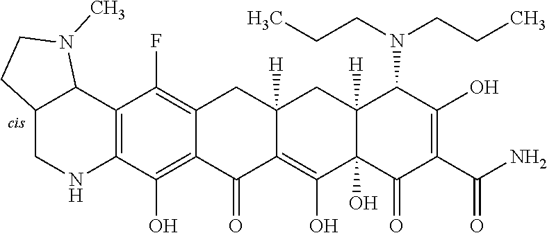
C12=C(O)C3=C(C(F)=C1CC1([H])C(=C(O)C4(O)C([H])(C1)C(N(CCC)CCC)C(O)=C(C(N)=O)C4=O)C2=O)C1C(CN3)CCN1C
